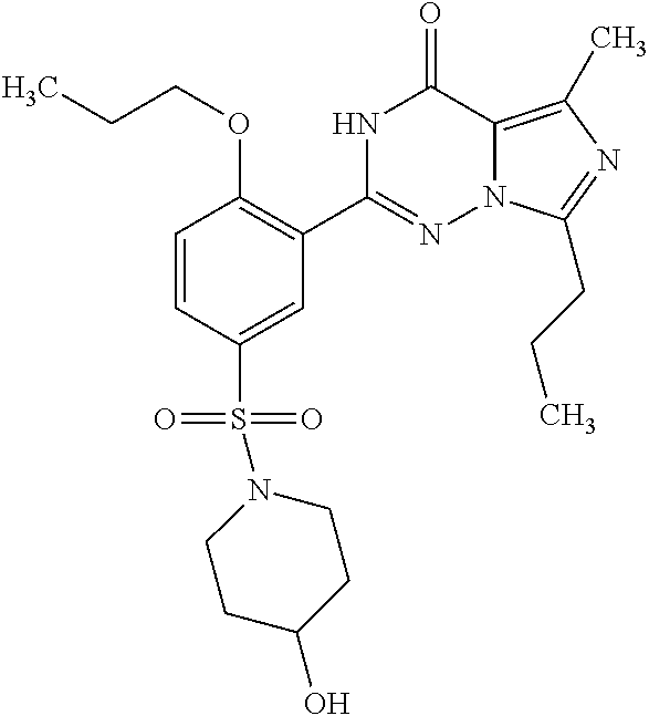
C1=CC(S(N2CCC(O)CC2)(=O)=O)=CC(C2=NN3C(=C(C)N=C3CCC)C(=O)N2)=C1OCCC
